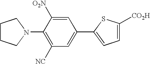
C1(N2CCCC2)=C([NC])C=C(C2=CC=C([CO2H])S2)C=C1[O2N]
